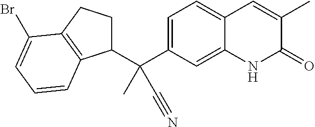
C1=C(C(C2CCC3=C2C=CC=C3Br)(C)C#N)C=C2C(=C1)C=C(C)C(=O)N2
